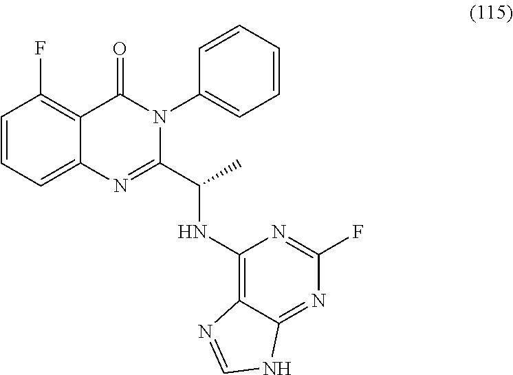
C1=CC=C2C(=C1F)C(=O)N(C1=CC=CC=C1)C(C(NC1=C3C(=NC(F)=N1)NC=N3)C)=N2
